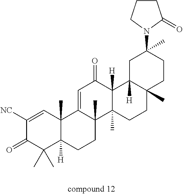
C1([NC])=CC2(C)C([H])(C(C)(C)C1=O)CCC1(C)C2=CC(=O)C2([H])C1(C)CCC1(C)C2([H])CC(C)(N2CCCC2=O)CC1
